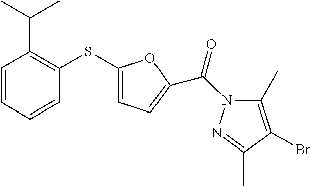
C1=CC=CC(SC2=CC=C(C(N3C(C)=C(Br)C(C)=N3)=O)O2)=C1C(C)C
